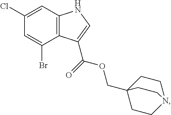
C12=C(C=C(Cl)C=C1Br)NC=C2C(OCC12CCN(CC1)CC2)=O
